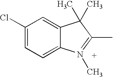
C1(Cl)=CC=C2C(=C1)C(C)(C)C(C)=N2C
